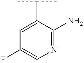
C1(C(C)C)=CC(F)=CN=C1N
